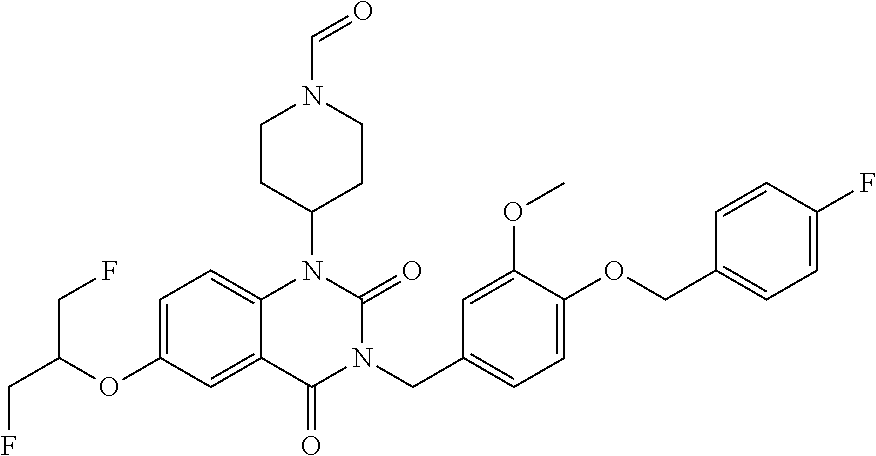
C1=C(OC(CF)CF)C=C2C(=C1)N(C1CCN(C=O)CC1)C(=O)N(CC1=CC=C(OCC3=CC=C(F)C=C3)C(OC)=C1)C2=O
